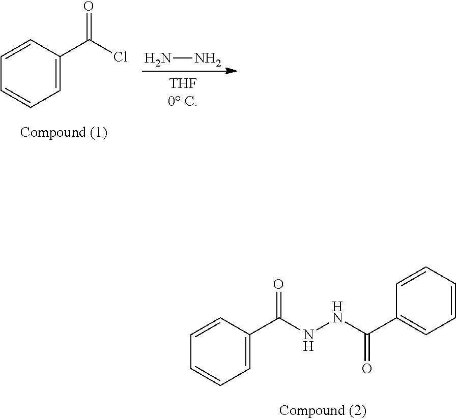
C1=C(C(Cl)=O)C=CC=C1.NN.C1=C(C(NNC(C2=CC=CC=C2)=O)=O)C=CC=C1
